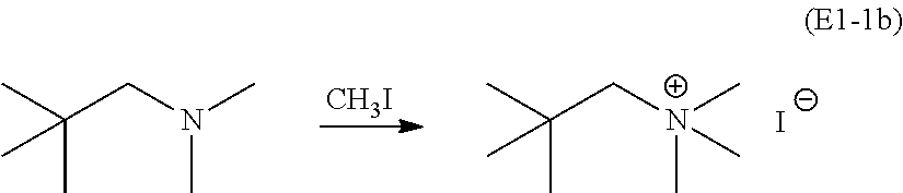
[CH3I].C(C)(C)(CN(C)C)C.C(C)(C)(C[N+](C)(C)C)C.[I-]
